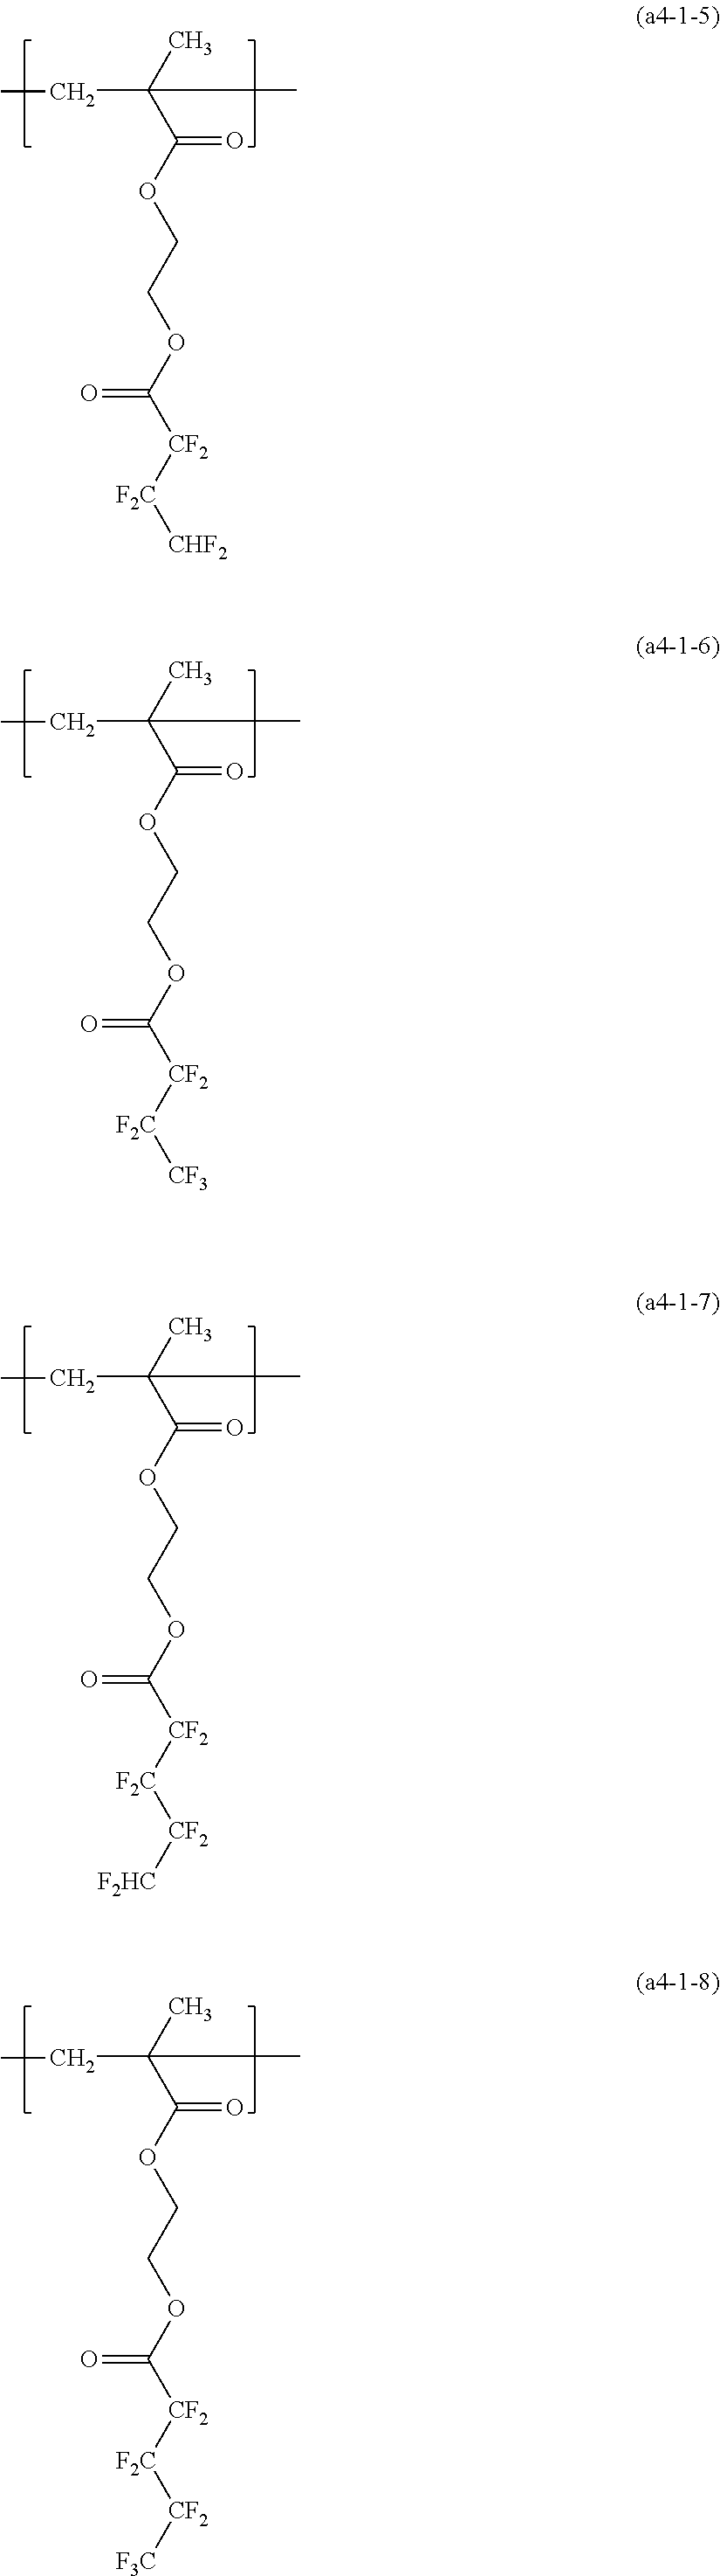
CC(C(OCCOC([CF2][F2C][CHF2])=O)=O)(C)CC.CC(C(OCCOC([CF2][F2C][CF3])=O)=O)(C)CC.CC(C(OCCOC([CF2][F2C][CF2][F2HC])=O)=O)(C)CC.CC(C(OCCOC([CF2][F2C][CF2][F3C])=O)=O)(C)CC
